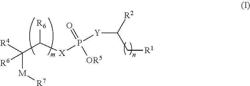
C(C([X]P([Y]C([R2])C[R1])(=O)[OR5])[R6])([R4])([M][R7])[R6]
